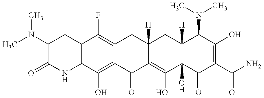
C12=C(C(O)=C3C(=C1F)CC1([H])C(=C(O)C4(O)C([H])(C1)C(N(C)C)C(O)=C(C(N)=O)C4=O)C3=O)NC(=O)C(N(C)C)C2
